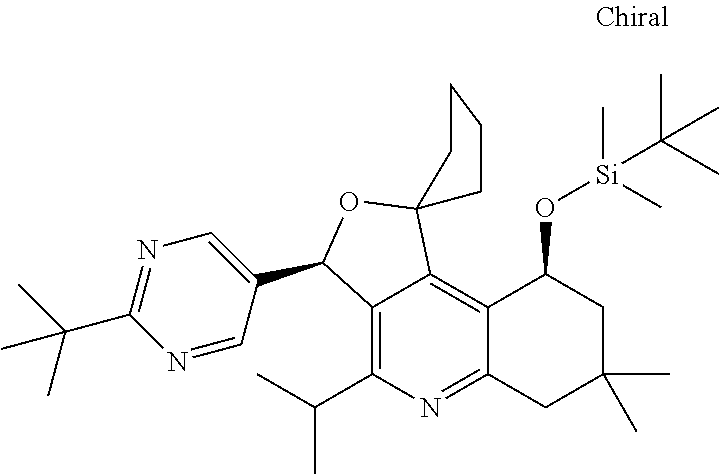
C12=C3C(=C(C(C)C)N=C1CC(C)(C)CC2O[Si](C)(C)C(C)(C)C)C(C1=CN=C(C(C)(C)C)N=C1)OC31CCCC1
